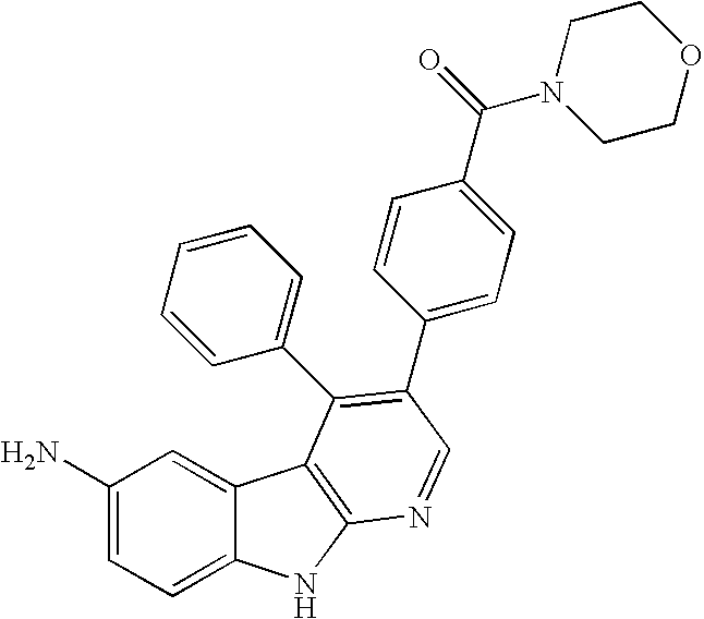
C1(N)=CC=C2C(=C1)C1=C(N2)N=CC(C2=CC=C(C(N3CCOCC3)=O)C=C2)=C1C1=CC=CC=C1
